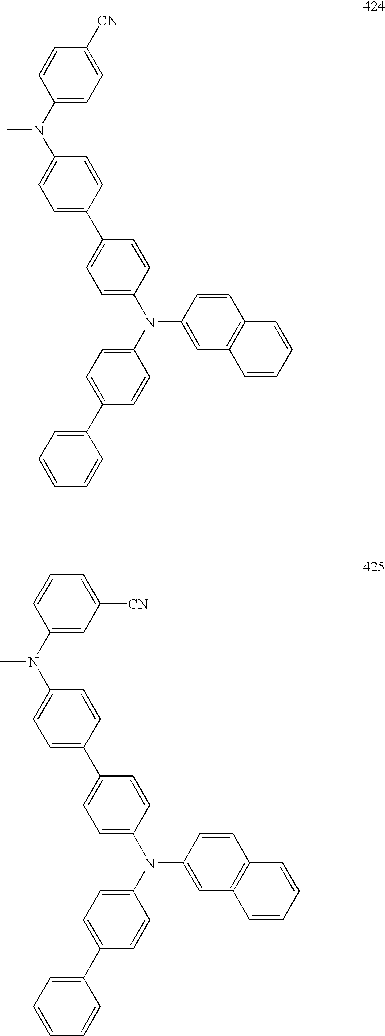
C1(C2=CC=C(N(C3=CC=C(C4=CC=CC=C4)C=C3)C3=CC4=C(C=C3)C=CC=C4)C=C2)=CC=C(N(C2=CC=C([CN])C=C2)C)C=C1.C1(C2=CC=C(N(C3=CC=C(C4=CC=CC=C4)C=C3)C3=CC4=C(C=C3)C=CC=C4)C=C2)=CC=C(N(C2=CC([CN])=CC=C2)C)C=C1
